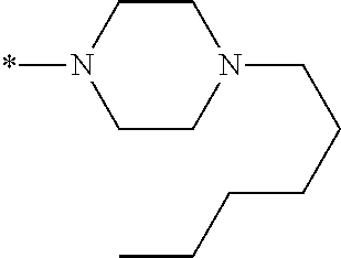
C1CN(CCCCCC)CCN1*
